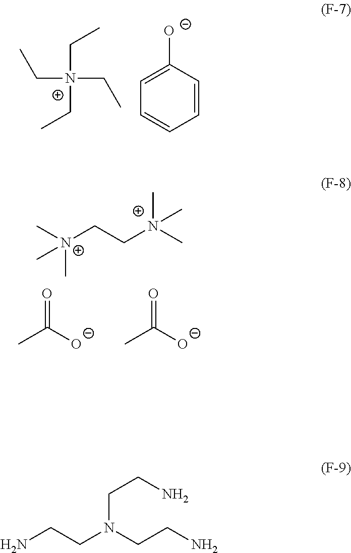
CC[N+](CC)(CC)CC.C1=CC([O-])=CC=C1.O=C([O-])C.O=C([O-])C.C[N+](CC[N+](C)(C)C)(C)C.NCCN(CCN)CCN
